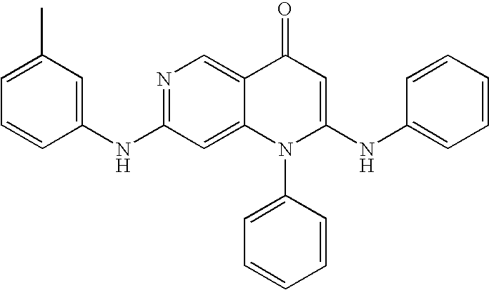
C1(NC2=CC(C)=CC=C2)=NC=C2C(=C1)N(C1=CC=CC=C1)C(NC1=CC=CC=C1)=CC2=O
